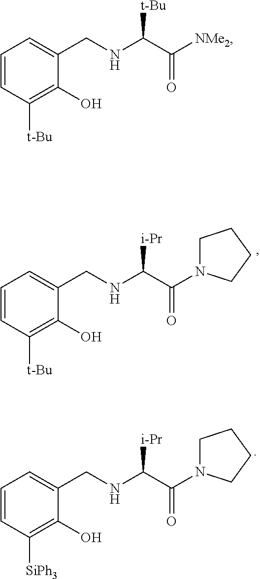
C1=CC([t-Bu])=C(O)C(CNC(C(=O)N2CCCC2)[i-Pr])=C1.C1=CC([SiPh3])=C(O)C(CNC(C(=O)N2CCCC2)[i-Pr])=C1.C1=CC([t-Bu])=C(O)C(CNC(C(=O)[NMe2])[t-Bu])=C1
